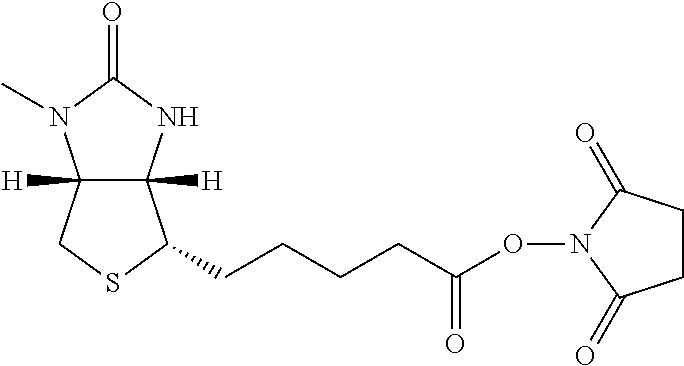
C12([H])C([H])(NC(=O)N1C)C(CCCCC(=O)ON1C(=O)CCC1=O)SC2
